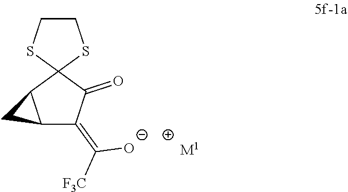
C12C(=C([F3C])[O-])C(=O)C3(C1C2)SCCS3.[M1]
